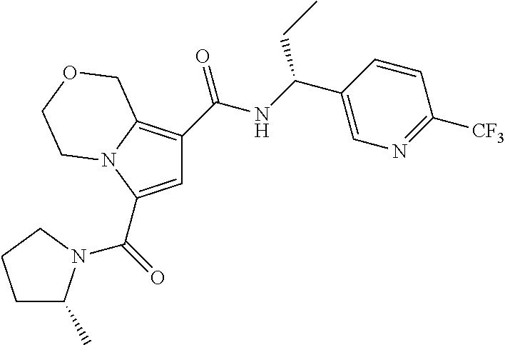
C1=C(C(=O)N2C(C)CCC2)N2C(=C1C(=O)NC(C1=CN=C([CF3])C=C1)CC)COCC2
